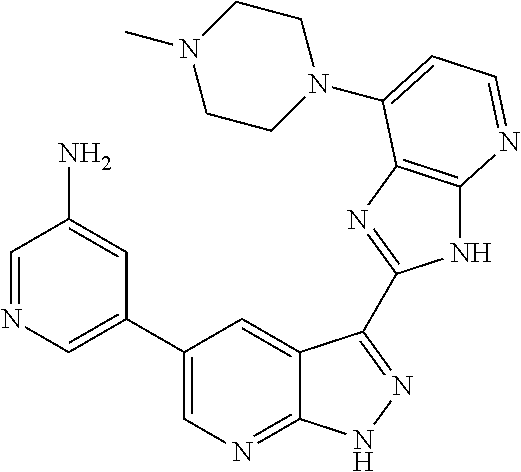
C1=NC=C(C2=CN=C3C(=C2)C(C2=NC4=C(N2)N=CC=C4N2CCN(C)CC2)=NN3)C=C1N
